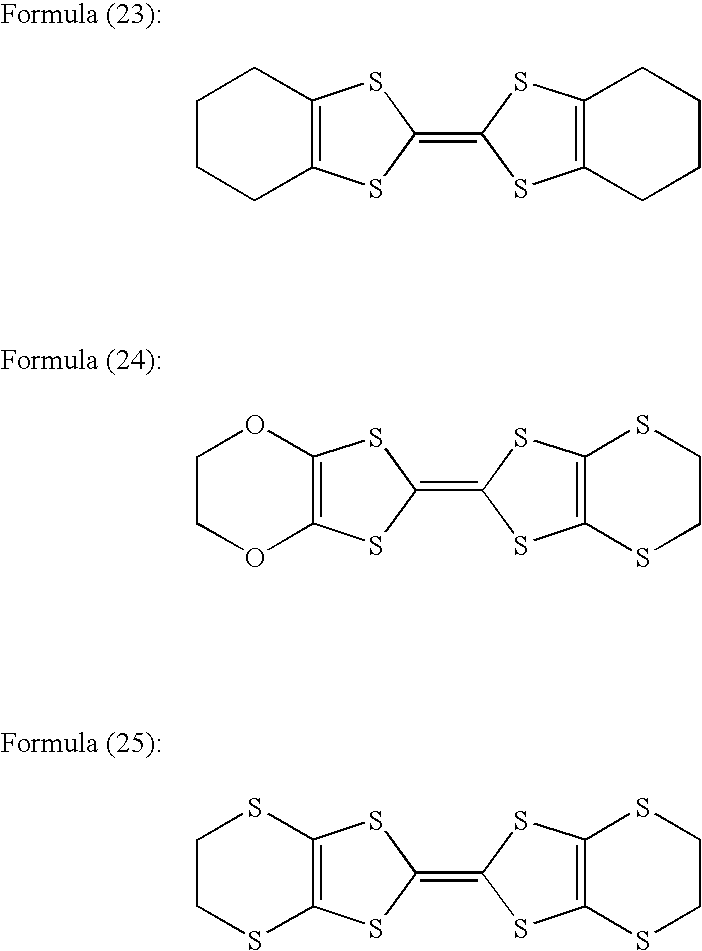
C1CCC2=C(C1)SC(=C1SC3=C(S1)CCCC3)S2.C1COC2=C(O1)SC(=C1SC3=C(S1)SCCS3)S2.C1CSC2=C(S1)SC(=C1SC3=C(S1)SCCS3)S2
